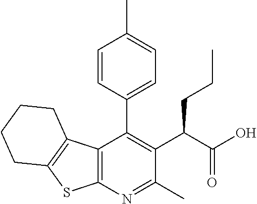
C12=C(N=C(C)C(C(C(O)=O)CCC)=C1C1=CC=C(C)C=C1)SC1=C2CCCC1
